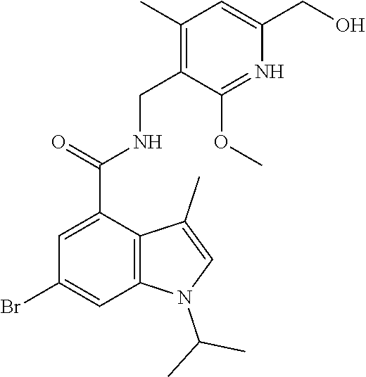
C12=C(C(C(=O)NCC3=C(C)C=C(CO)N=C3OC)=CC(Br)=C1)C(C)=CN2C(C)C
